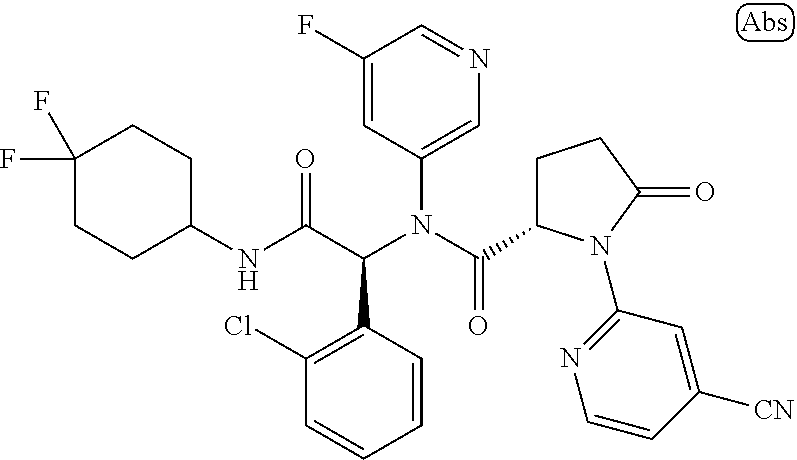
C1=CC(C(C(NC2CCC(F)(F)CC2)=O)N(C(=O)C2CCC(=O)N2C2=NC=CC([CN])=C2)C2=CN=CC(F)=C2)=C(Cl)C=C1
